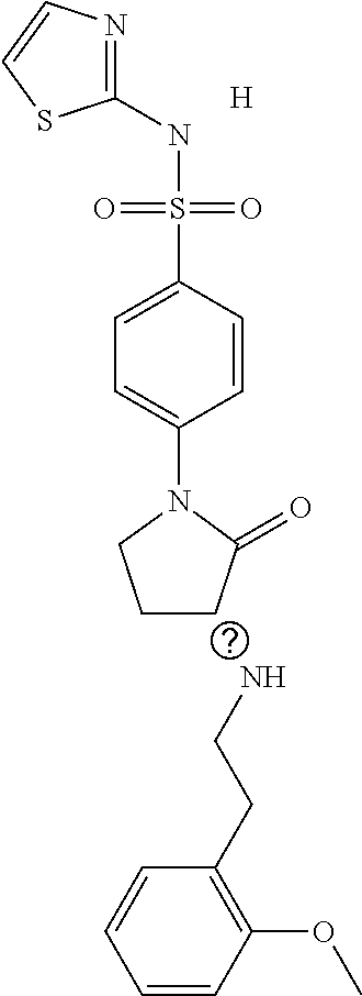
C1(NS(C2=CC=C(N3CCCC3=O)C=C2)(=O)=O)=NC=CS1.[H].NCCC1=C(OC)C=CC=C1
